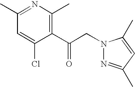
C1(C)=NC(C)=C(C(CN2N=C(C)C=C2C)=O)C(Cl)=C1
